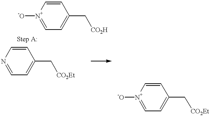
C1=C[N+]([-O])=CC=C1C[CO2H].C1=C[N+]([-O])=CC=C1C[CO2Et].C1=CN=CC=C1C[CO2Et]
